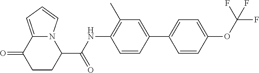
C1CC(C(NC2=C(C)C=C(C3=CC=C(OC(F)(F)F)C=C3)C=C2)=O)N2C(=CC=C2)C1=O
